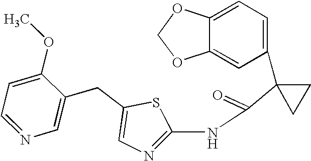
C1=C2C(=CC(C3(C(=O)NC4=NC=C(CC5=CN=CC=C5OC)S4)CC3)=C1)OCO2
